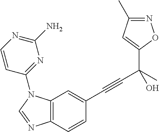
C12=C(N(C3=NC(N)=NC=C3)C=N1)C=C(C#CC(C1=CC(C)=NO1)(C)O)C=C2
